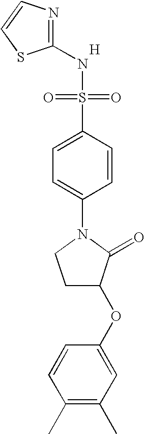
[H].N1=C(NS(=O)(=O)C2=CC=C(N3CCC(OC4=CC(C)=C(C)C=C4)C3=O)C=C2)SC=C1
